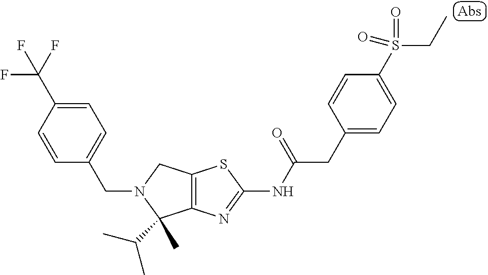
C1=CC(C(F)(F)F)=CC=C1CN1C(C)(C(C)C)C2=C(C1)SC(NC(CC1=CC=C(S(CC)(=O)=O)C=C1)=O)=N2
